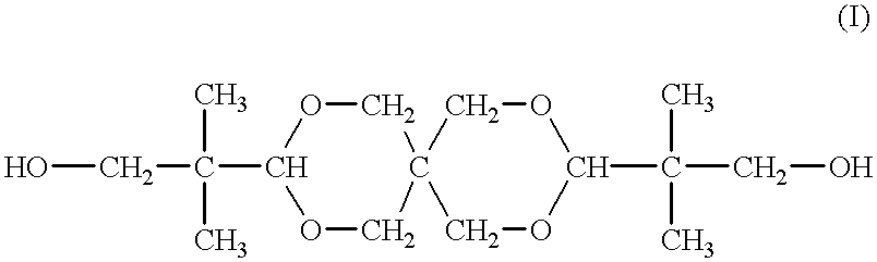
OCC(C1OCC2(CO1)COC(C(CO)(C)C)OC2)(C)C
